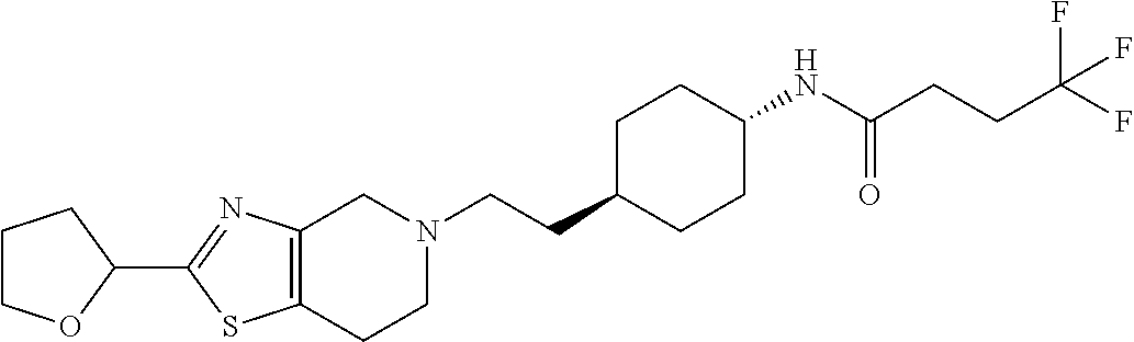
C12=C(CCN(CCC3CCC(NC(CCC(F)(F)F)=O)CC3)C1)SC(C1OCCC1)=N2
